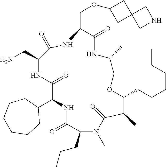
C1(C2NC(=O)C(CCC)N(C)C(=O)C(C)C(CCCCCC)OCC(C)NC(=O)C(COC3CC4(C3)CNC4)NC(=O)C(CN)NC2=O)CCCCCC1
